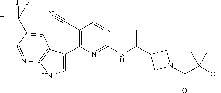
C1(C(NC2=NC(C3=CNC4=C3C=C(C(F)(F)F)C=N4)=C(C#N)C=N2)C)CN(C(C(O)(C)C)=O)C1
